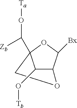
C12C([Bx])OC(C(O[Ta])[Zb])(CO1)C2O[Tb]
